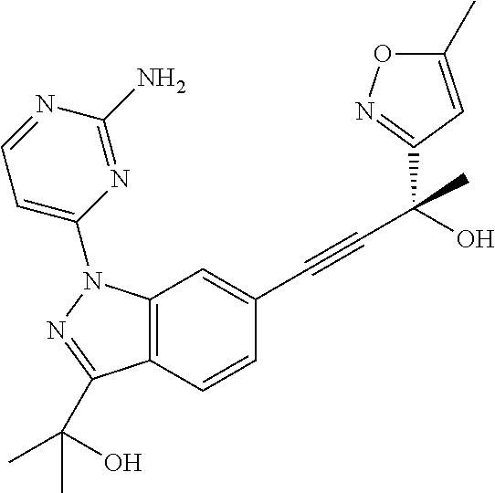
C12=C(C=CC(C#CC(O)(C)C3=NOC(C)=C3)=C1)C(C(O)(C)C)=NN2C1=CC=NC(N)=N1
